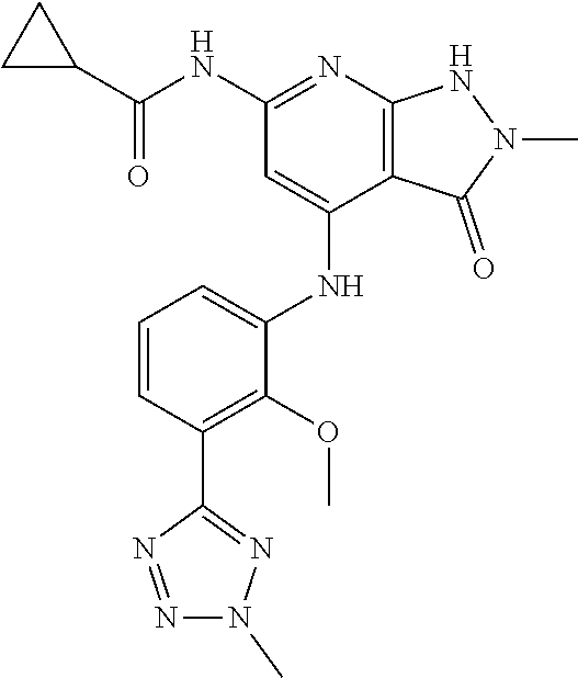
C12=C(N=C(NC(C3CC3)=O)C=C1NC1=CC=CC(C3=NN(C)N=N3)=C1OC)NN(C)C2=O
